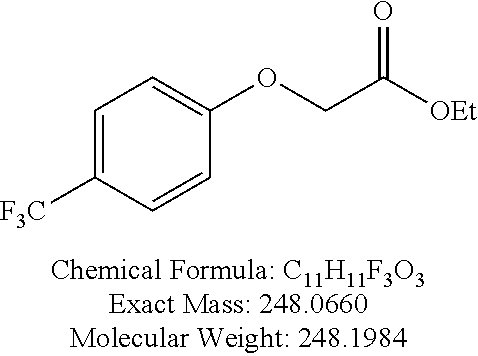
C1=C([F3C])C=CC(OCC([OEt])=O)=C1
